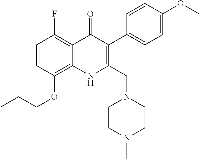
C1=CC(OCCC)=C2C(=C1F)C(=O)C(C1=CC=C(OC)C=C1)=C(CN1CCN(C)CC1)N2
